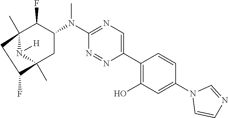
C12(C)N([H])C(C)(CC(N(C3=NC=C(C4=C(O)C=C(N5C=CN=C5)C=C4)N=N3)C)C1F)C(F)C2
